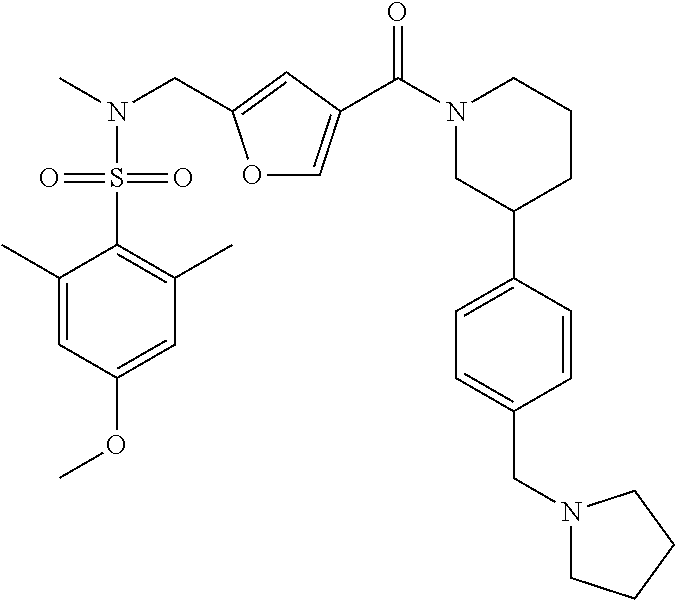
C1=C(C)C(S(=O)(=O)N(C)CC2=CC(C(N3CC(C4=CC=C(CN5CCCC5)C=C4)CCC3)=O)=CO2)=C(C)C=C1OC
